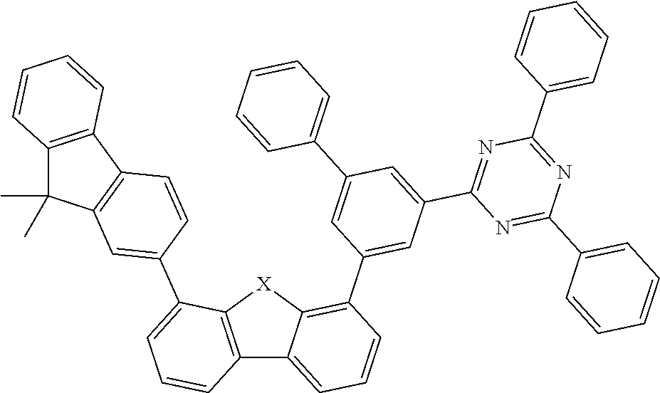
C12=C([X]C3=C(C4=CC(C5=NC(C6=CC=CC=C6)=NC(C6=CC=CC=C6)=N5)=CC(C5=CC=CC=C5)=C4)C=CC=C13)C(C1=CC3=C(C4=C(C3(C)C)C=CC=C4)C=C1)=CC=C2
